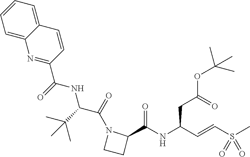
C(=O)(NC(C(N1C(C(=O)NC(CC(=O)OC(C)(C)C)C=CS(C)(=O)=O)CC1)=O)C(C)(C)C)C1=NC2=CC=CC=C2C=C1
